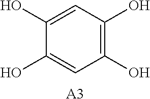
C1(O)=CC(O)=C(O)C=C1O.[A3]
